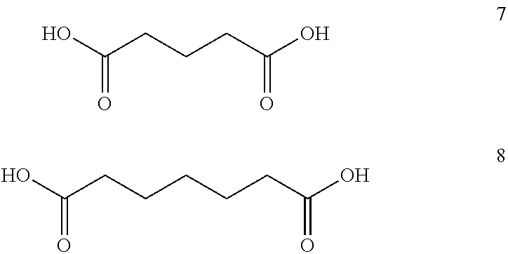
C(CCCC(O)=O)(O)=O.C(CCCCCC(O)=O)(O)=O
